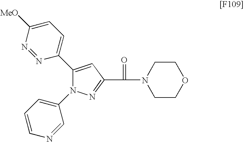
C1(C2=CC=C([MeO])N=N2)=CC(C(=O)N2CCOCC2)=NN1C1=CC=CN=C1
